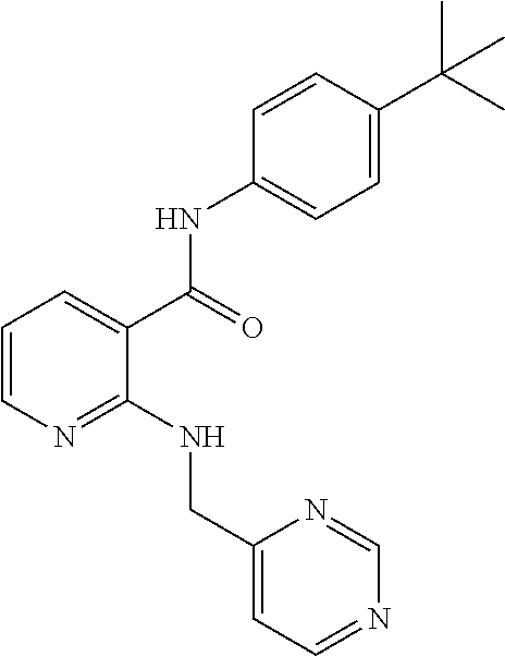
C1=CN=C(NCC2=CC=NC=N2)C(C(=O)NC2=CC=C(C(C)(C)C)C=C2)=C1
